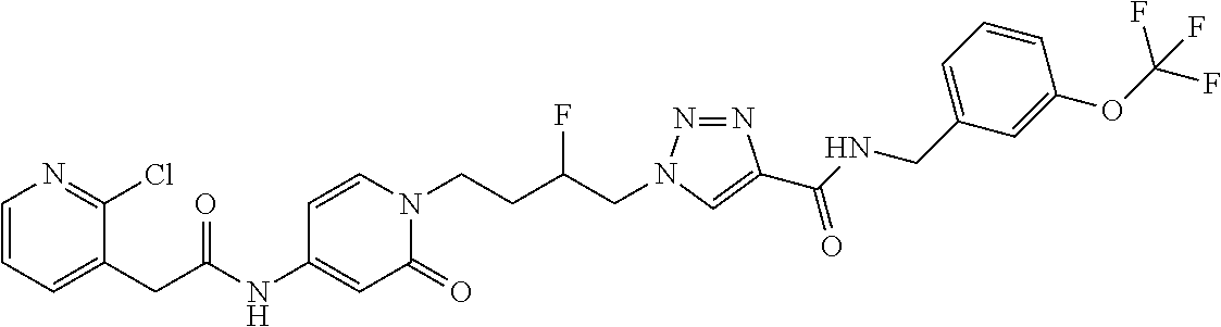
C(C(NC1=CC(=O)N(CCC(CN2N=NC(C(NCC3=CC=CC(OC(F)(F)F)=C3)=O)=C2)F)C=C1)=O)C1=CC=CN=C1Cl
